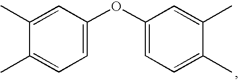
C1=C(OC2=CC=C(C)C(C)=C2)C=C(C)C(C)=C1
